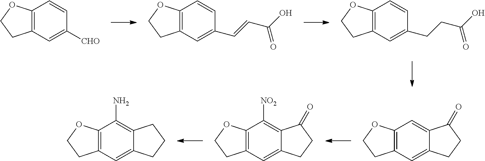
C12=C(C=C([CHO])C=C1)CCO2.C12=C(C=C(C=CC(O)=O)C=C1)CCO2.C12=C(C=C(CCC(O)=O)C=C1)CCO2.C12=C(C=C3C(=C1)C(=O)CC3)CCO2.C12=C(C=C3C(=C1[NO2])C(=O)CC3)CCO2.C12=C(C=C3C(=C1N)CCC3)CCO2
